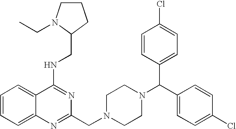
C1(NCC2CCCN2CC)=NC(CN2CCN(C(C3=CC=C(Cl)C=C3)C3=CC=C(Cl)C=C3)CC2)=NC2=CC=CC=C12
